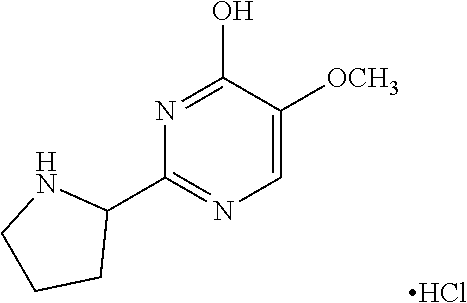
C1=C([OCH3])C(O)=NC(C2NCCC2)=N1.Cl
